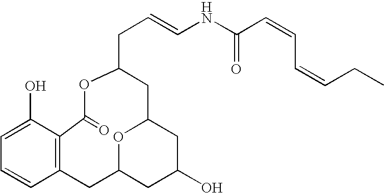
C12=C(C(O)=CC=C1)C(=O)OC(CC=CNC(C=CC=CCC)=O)CC1OC(C2)CC(O)C1
